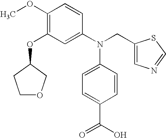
C1(OC)=C(OC2CCOC2)C=C(N(CC2=CN=CS2)C2=CC=C(C(O)=O)C=C2)C=C1
